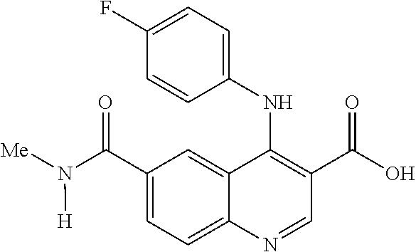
C12=CC(C(N([Me])[H])=O)=CC=C1N=CC(C(O)=O)=C2NC1=CC=C(F)C=C1
